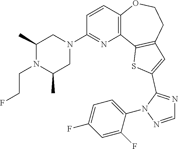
C1=CC2=C(N=C1N1CC(C)N(CCF)C(C)C1)C1=C(CCO2)C=C(C2=NC=NN2C2=CC=C(F)C=C2F)S1
